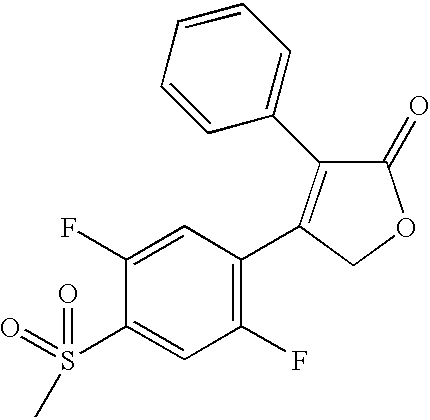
C1(=O)C(C2=CC=CC=C2)=C(C2=C(F)C=C(S(=O)(=O)C)C(F)=C2)CO1
